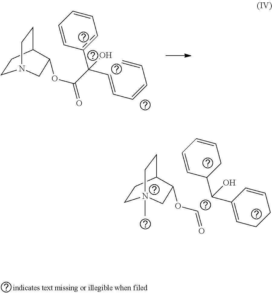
C1CC2CCN1CC2OC(=O)C(C=CC=CC=C)(C1=CC=CC=C1)O.C1CC2CCN1(C)CC2OC=O.C(C1=CCCC=C1)(C1CC=CC=C1)O
